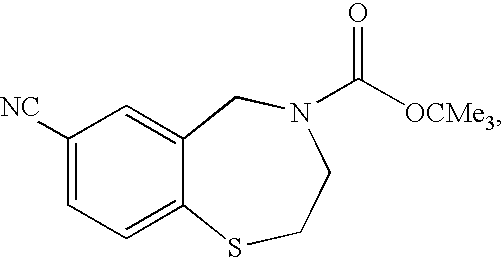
C1([NC])=CC=C2C(=C1)CN(C(=O)[OCMe3])CCS2
